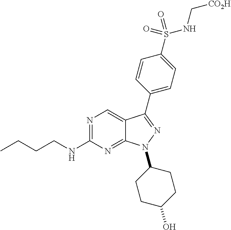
N1=C(NCCCC)N=C2C(=C1)C(C1=CC=C(S(=O)(NC[CO2H])=O)C=C1)=NN2C1CCC(O)CC1
